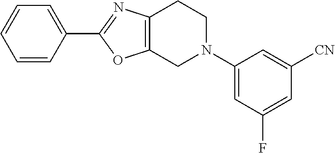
C1=CC(C2=NC3=C(O2)CN(C2=CC(F)=CC([CN])=C2)CC3)=CC=C1
